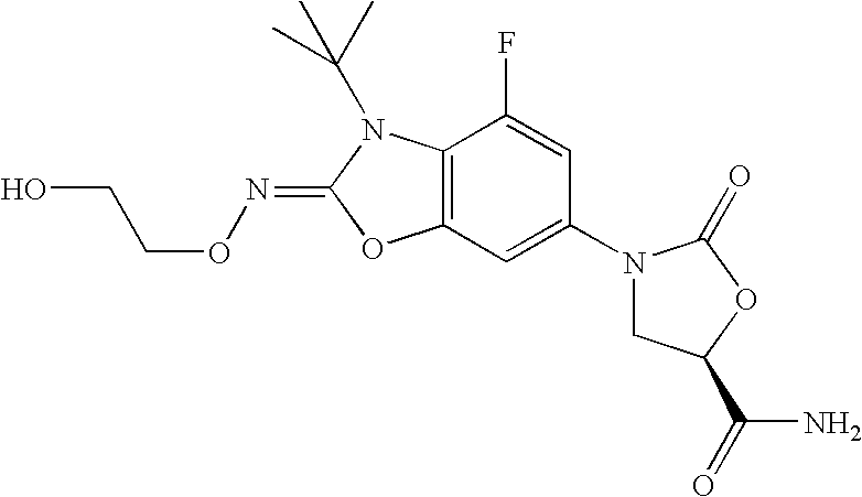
C12=C(C(F)=CC(N3CC(C(N)=O)OC3=O)=C1)N(C(C)(C)C)C(=NOCCO)O2
